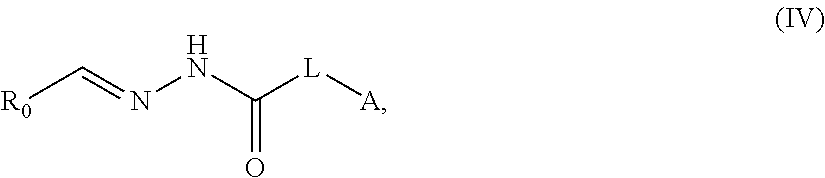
[R0]C=NNC([L][A])=O
